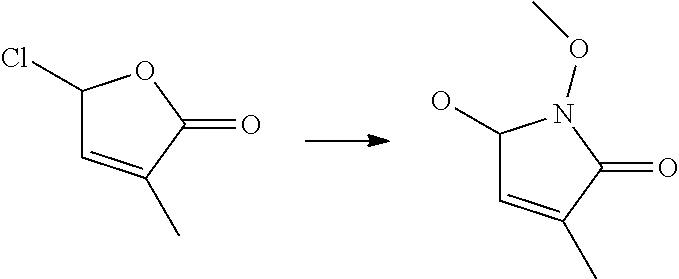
C1(Cl)C=C(C)C(=O)O1.C1(O)C=C(C)C(=O)N1OC
